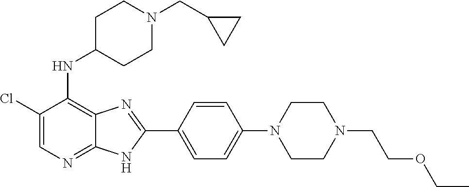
ClC1=CN=C2C(=C1NC1CCN(CC3CC3)CC1)N=C(C1=CC=C(N3CCN(CCOCC)CC3)C=C1)N2
